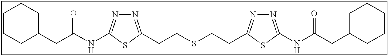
N1=C(NC(CC2CCCCC2)=O)SC(CCSCCC2=NN=C(NC(=O)CC3CCCCC3)S2)=N1
